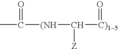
CC([(NH]C([C)15]=O)[Z])=O
